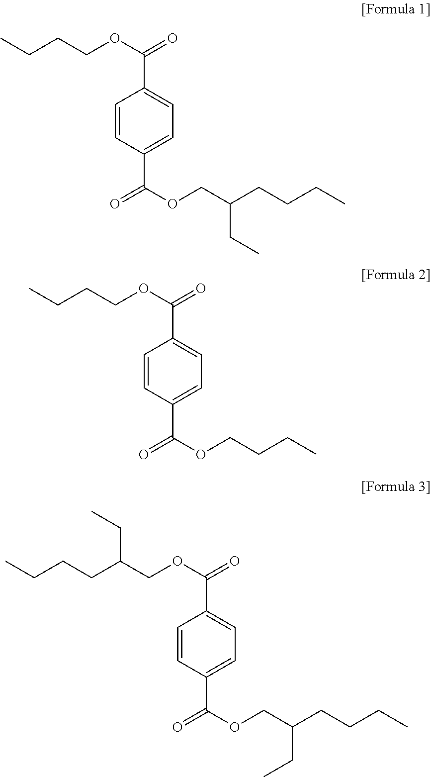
C1=CC(C(OCC(CC)CCCC)=O)=CC=C1C(OCCCC)=O.C1=CC(C(OCCCC)=O)=CC=C1C(OCCCC)=O.C1=CC(C(OCC(CC)CCCC)=O)=CC=C1C(OCC(CCCC)CC)=O
